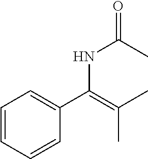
C1=CC=C(C(NC(C)=O)=C(C)C)C=C1
